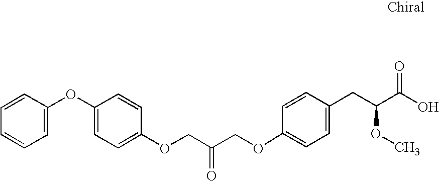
C1(OCC(COC2=CC=C(CC(C(O)=O)OC)C=C2)=O)=CC=C(OC2=CC=CC=C2)C=C1
